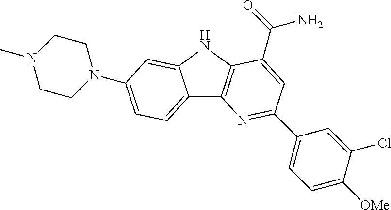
C12=CC=C(N3CCN(C)CC3)C=C1NC1=C2N=C(C2=CC=C([OMe])C(Cl)=C2)C=C1C(=O)N
